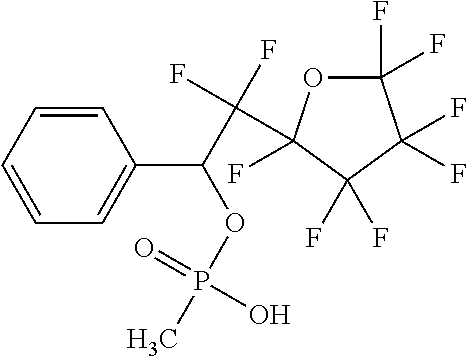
C1=CC=CC(C(C(F)(F)C2(F)OC(F)(F)C(F)(F)C2(F)F)OP(C)(=O)O)=C1
